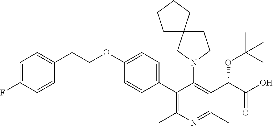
C1(C2=C(C)N=C(C)C(C(OC(C)(C)C)C(=O)O)=C2N2CC3(CC2)CCCC3)=CC=C(OCCC2=CC=C(F)C=C2)C=C1
